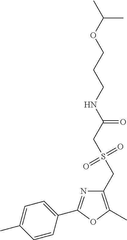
C1=C(C)C=CC(C2=NC(CS(CC(NCCCOC(C)C)=O)(=O)=O)=C(C)O2)=C1
